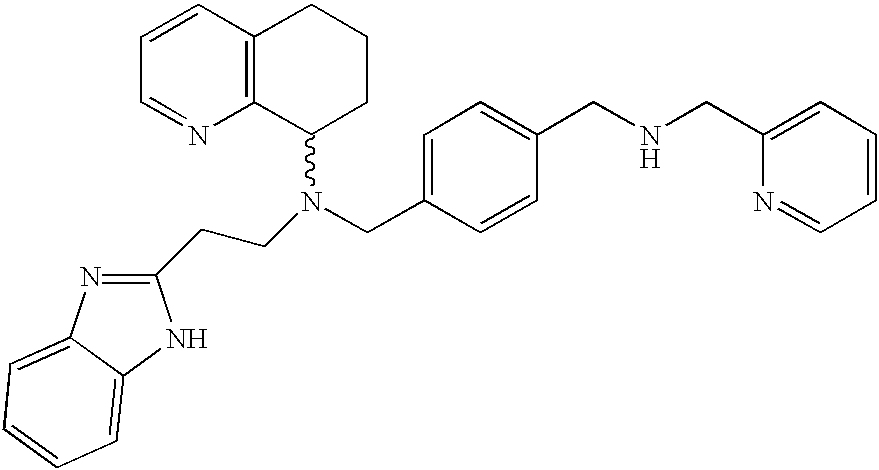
C1=CC(CNCC2=CC=CC=N2)=CC=C1CN(C1CCCC2=C1N=CC=C2)CCC1=NC2=CC=CC=C2N1
